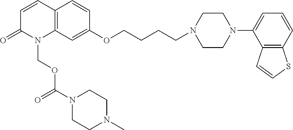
C1=CC2=C(N(COC(N3CCN(C)CC3)=O)C1=O)C=C(OCCCCN1CCN(C3=CC=CC4=C3C=CS4)CC1)C=C2
